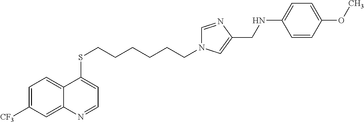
C12=CC([CF3])=CC=C1C(SCCCCCCN1C=NC(CNC3=CC=C(OC)C=C3)=C1)=CC=N2
